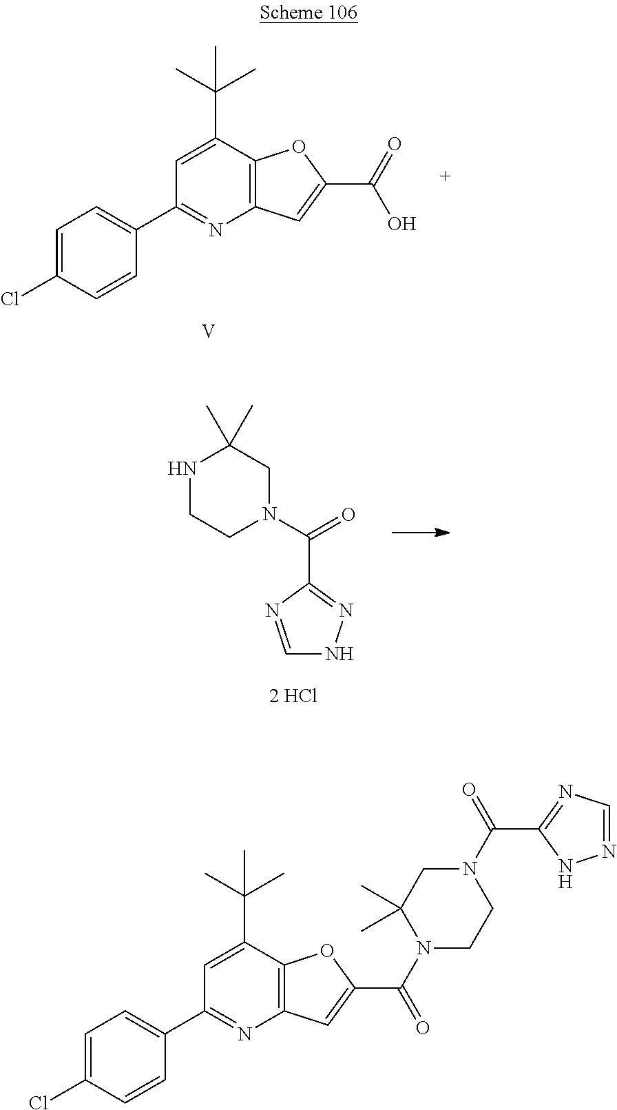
C1(C2=CC=C(Cl)C=C2)=NC2=C(C(C(C)(C)C)=C1)OC(C(O)=O)=C2.[V].N1CCN(C(C2=NNC=N2)=O)CC1(C)C.C1(C2=CC=C(Cl)C=C2)=NC2=C(C(C(C)(C)C)=C1)OC(C(N1CCN(C(C3=NC=NN3)=O)CC1(C)C)=O)=C2
